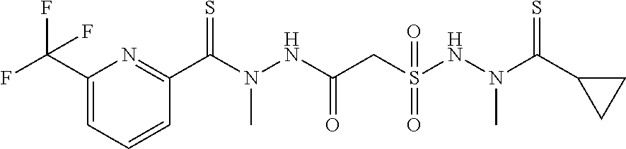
C1=CC=C(C(F)(F)F)N=C1C(N(NC(CS(NN(C(C1CC1)=S)C)(=O)=O)=O)C)=S
